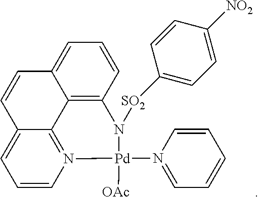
C12=C3C=CC=C1C=CC1=CC=CN(=C21)[Pd]([OAc])(N1=CC=CC=C1)N3[SO2]C1=CC=C([NO2])C=C1
